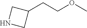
N1CC(CCOC)C1
